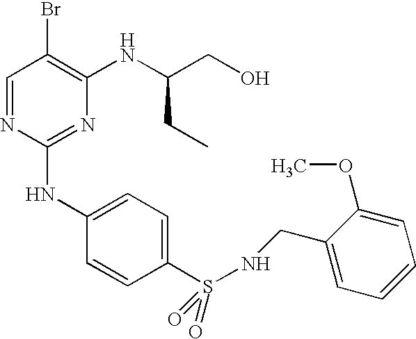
C1=NC(NC2=CC=C(S(=O)(=O)NCC3=CC=CC=C3OC)C=C2)=NC(NC(CO)CC)=C1Br
